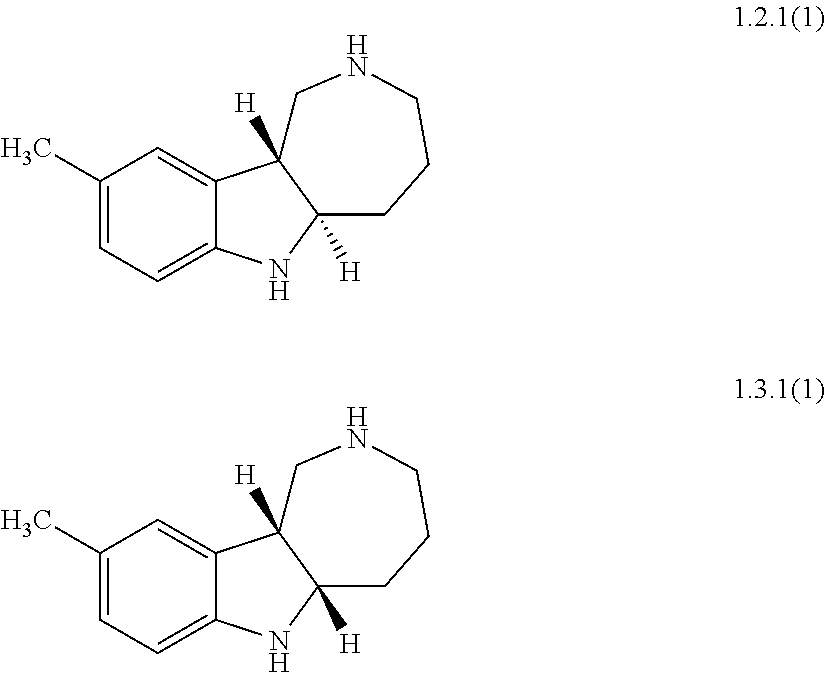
C1(C)=CC=C2C(=C1)C1([H])C([H])(N2)CCCNC1.C1(C)=CC=C2C(=C1)C1([H])C([H])(N2)CCCNC1
